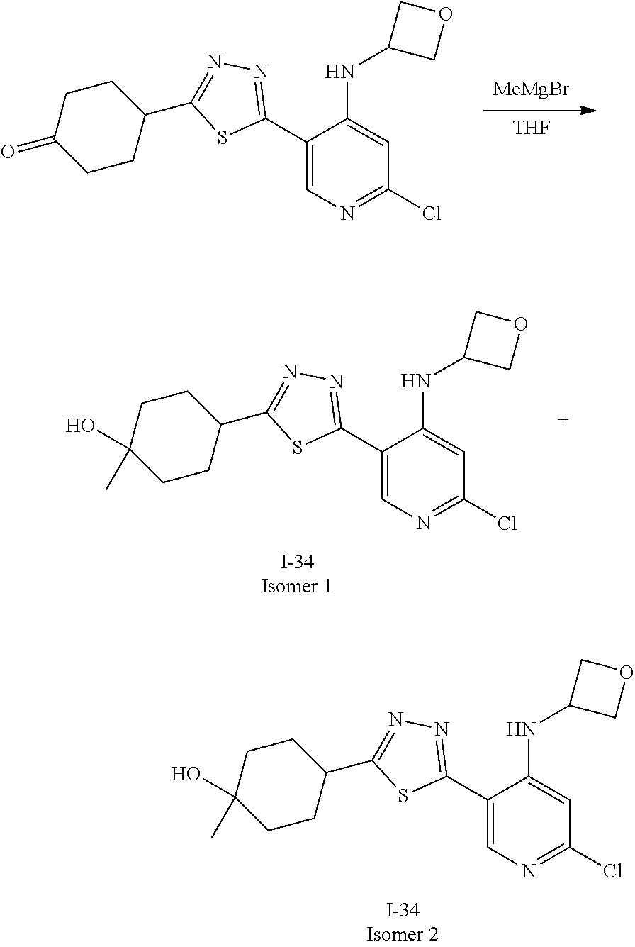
C1(C2=NN=C(C3CCC(O)(C)CC3)S2)=CN=C(Cl)C=C1NC1COC1.C1(C2=NN=C(C3CCC(O)(C)CC3)S2)=CN=C(Cl)C=C1NC1COC1.[THF].[MeMgBr].C1(C2=NN=C(C3CCC(=O)CC3)S2)=CN=C(Cl)C=C1NC1COC1
